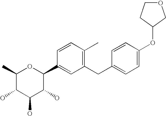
C1(C)C(O)C(O)C(O)C(C2=CC(CC3=CC=C(OC4CCOC4)C=C3)=C(C)C=C2)O1
